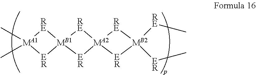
C[MA1]1(C)[RE][MB1]2([ER]1)[ER][MA2]1([RE]2)[ER][MB2]([ER]C)([RE]C)[RE]1
